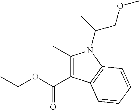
C1(C)=C(C(=O)OCC)C2=C(N1C(COC)C)C=CC=C2
